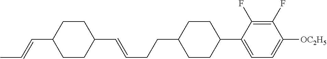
C1CC(C=CC)CCC1C=CCCC1CCC(C2=CC=C([OC2H5])C(F)=C2F)CC1
